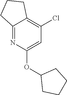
C12=NC(OC3CCCC3)=CC(Cl)=C1CCC2
